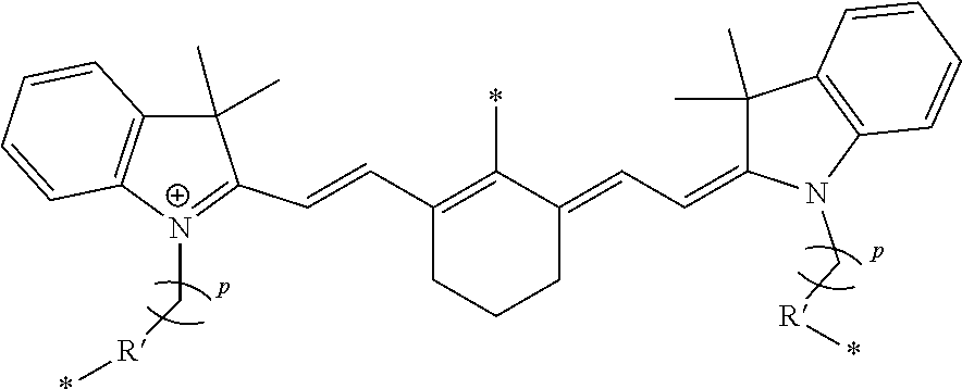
C1(C)(C)C2=C([N+](C[R]*)=C1C=CC1=C(*)C(=CC=C3C(C)(C)C4=C(N3C[R]*)C=CC=C4)CCC1)C=CC=C2
